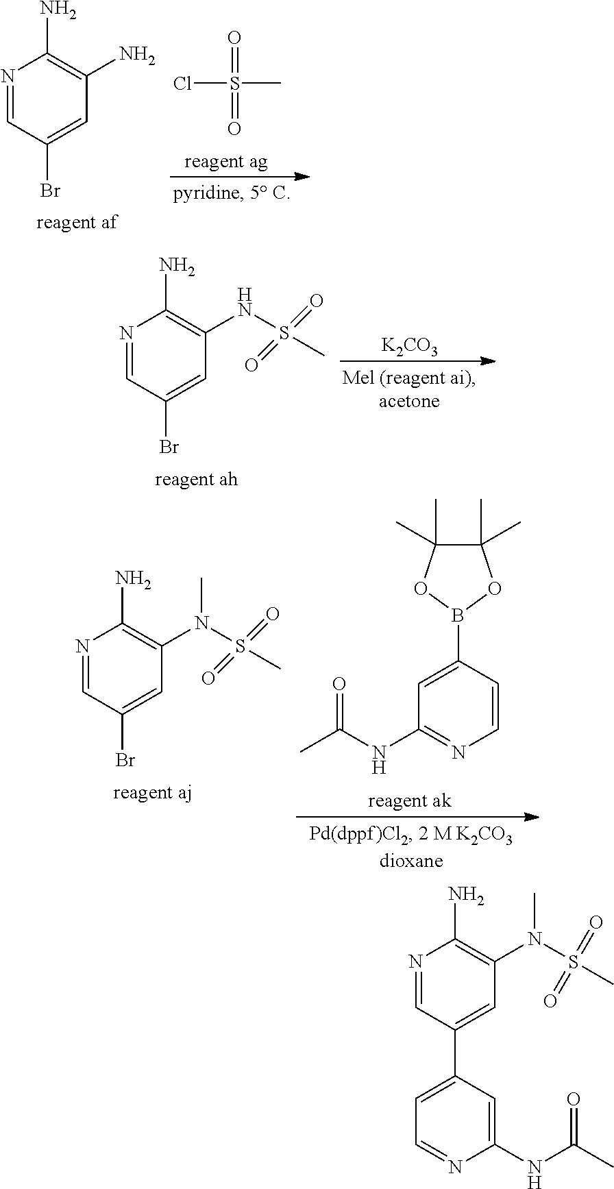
N1=CC(Br)=CC(N)=C1N.O=S(C)(Cl)=O.N1=CC(Br)=CC(NS(=O)(=O)C)=C1N.[K2CO3].N1=CC(Br)=CC(N(S(=O)(=O)C)C)=C1N.C1=CC(B2OC(C)(C)C(C)(C)O2)=CC(NC(C)=O)=N1.N1=CC(C2=CC=NC(NC(C)=O)=C2)=CC(N(S(=O)(=O)C)C)=C1N
